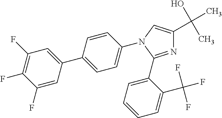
N1=C(C2=CC=CC=C2C(F)(F)F)N(C2=CC=C(C3=CC(F)=C(F)C(F)=C3)C=C2)C=C1C(O)(C)C
